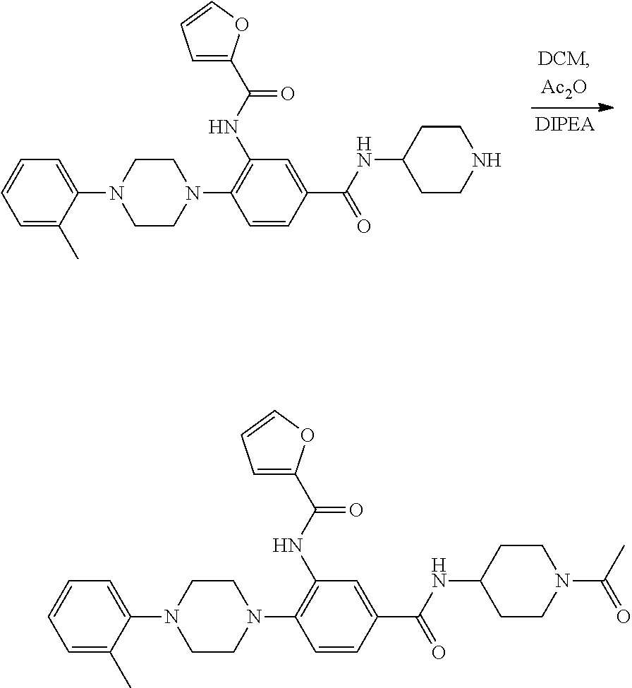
C1=C(C)C(N2CCN(C3=C(NC(=O)C4=CC=CO4)C=C(C(NC4CCNCC4)=O)C=C3)CC2)=CC=C1.C1=C(C)C(N2CCN(C3=C(NC(=O)C4=CC=CO4)C=C(C(NC4CCN(C(C)=O)CC4)=O)C=C3)CC2)=CC=C1
